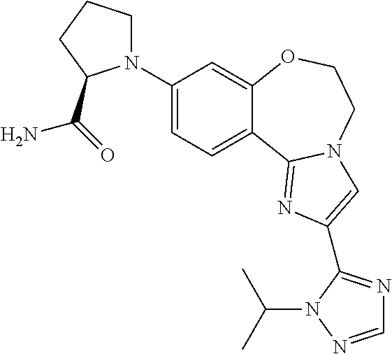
C1(N2CCCC2C(=O)N)=CC=C2C(=C1)OCCN1C2=NC(C2=NC=NN2C(C)C)=C1
